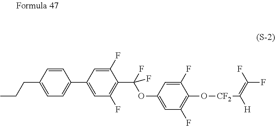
C1=CC(CCC)=CC=C1C1=CC(F)=C(C(F)(OC2=CC(F)=C(O[CF2]C([H])=C(F)F)C(F)=C2)F)C(F)=C1
